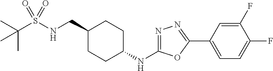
C1(CNS(C(C)(C)C)(=O)=O)CCC(NC2=NN=C(C3=CC=C(F)C(F)=C3)O2)CC1
